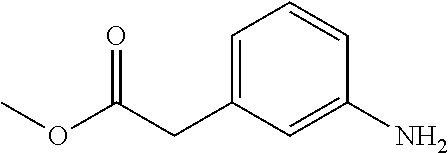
C1=C(CC(OC)=O)C=C(N)C=C1
